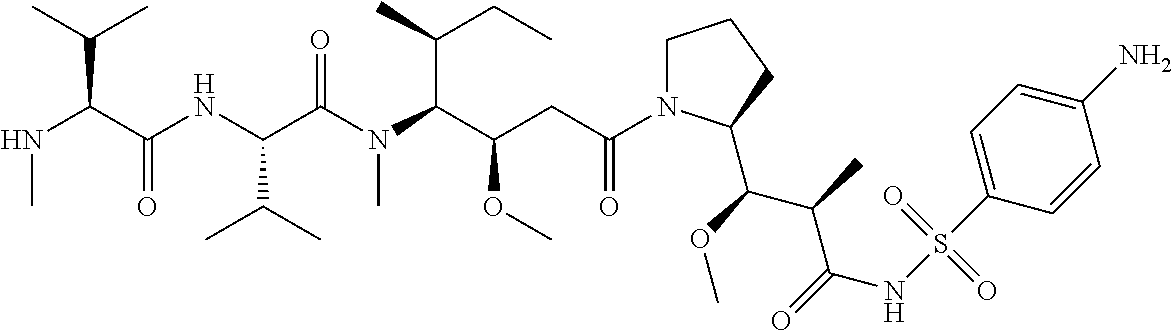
C1N(C(CC(C(N(C(C(NC(C(NC)C(C)C)=O)C(C)C)=O)C)C(C)CC)OC)=O)C(C(OC)C(C)C(=O)NS(C2=CC=C(N)C=C2)(=O)=O)CC1
